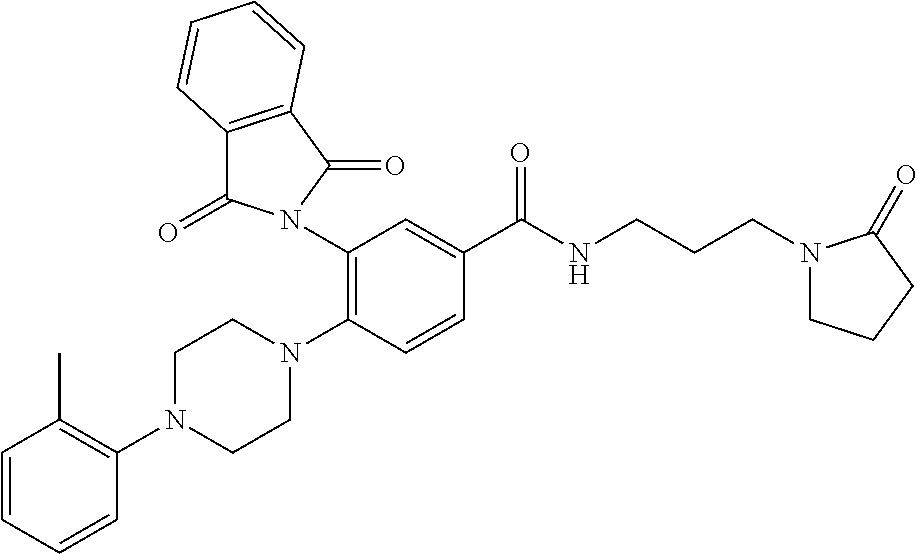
C1=CC=CC(N2CCN(C3=C(N4C(=O)C5=C(C4=O)C=CC=C5)C=C(C(NCCCN4CCCC4=O)=O)C=C3)CC2)=C1C
